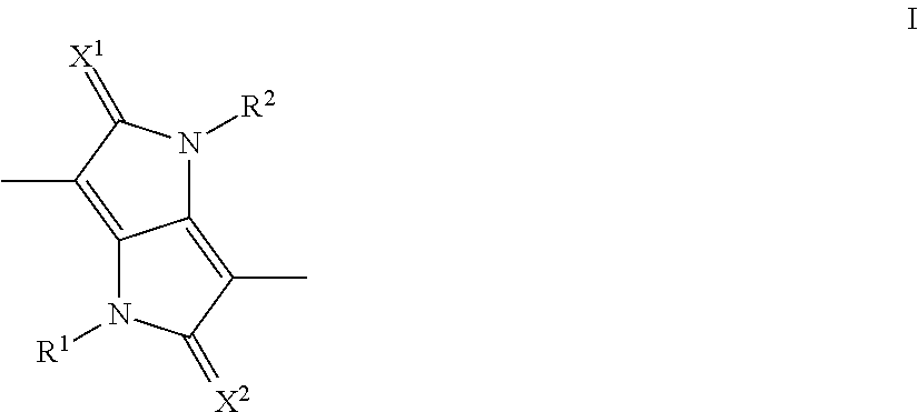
C12=C(C)C(=[X1])N([R2])C1=C(C)C(=[X2])N2[R1]
